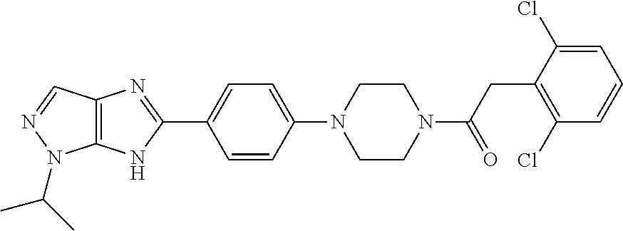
C12=C(C=NN1C(C)C)N=C(C1=CC=C(N3CCN(C(CC4=C(Cl)C=CC=C4Cl)=O)CC3)C=C1)N2
